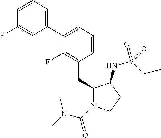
C1(CC2=C(F)C(C3=CC=CC(F)=C3)=CC=C2)N(C(=O)N(C)C)CCC1NS(CC)(=O)=O
